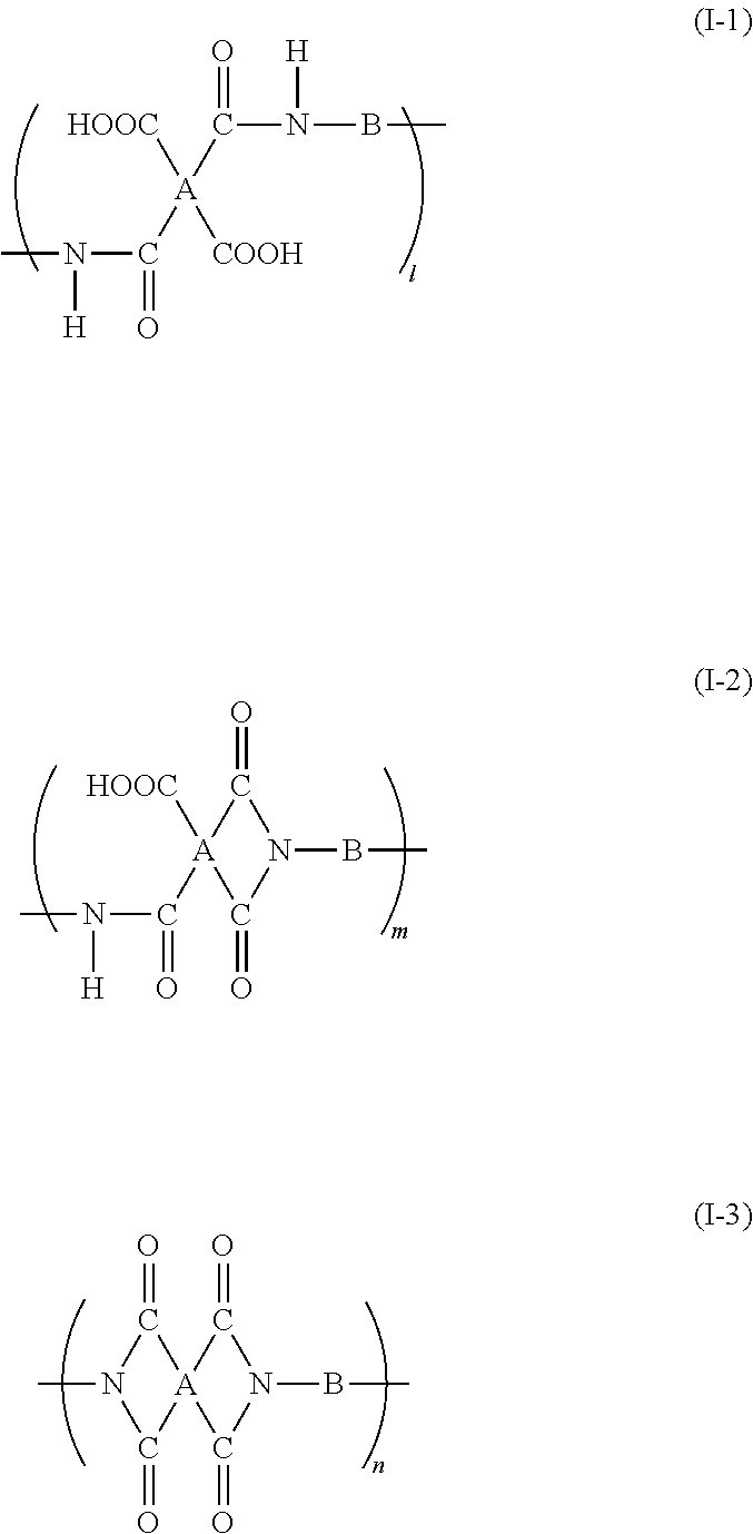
[HOOC][A](C(=O)N([H])BC)([COOH])C(N([H])C)=O.[HOOC][A]1(C(N([H])C)=O)C(=O)N(BC)C1=O.C1(=O)[A]2(C(=O)N(BC)C2=O)C(=O)N1C
